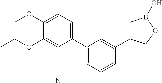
C1(C2=CC=CC(C3CB(O)OC3)=C2)=CC=C(OC)C(OCC)=C1C#N
